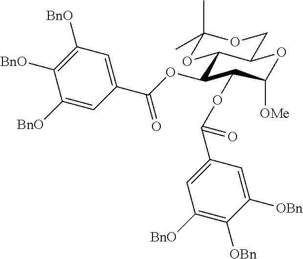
C1(OC(C2=CC([BnO])=C([BnO])C([BnO])=C2)=O)C(OC(C2=CC([BnO])=C([OBn])C([OBn])=C2)=O)C([OMe])OC2C1OC(C)(C)OC2
